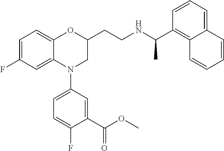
C1=C(F)C=C2C(=C1)OC(CCNC(C1=C3C(=CC=C1)C=CC=C3)C)CN2C1=CC=C(F)C(C(OC)=O)=C1
